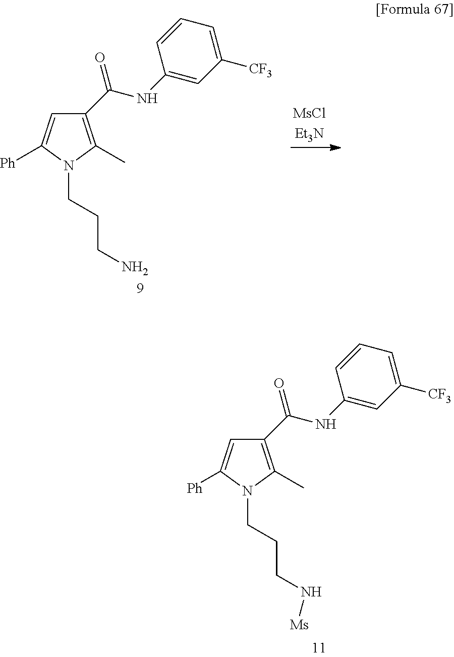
C1=C([Ph])N(CCCN[Ms])C(C)=C1C(NC1=CC([CF3])=CC=C1)=O.C1=C([Ph])N(CCCN)C(C)=C1C(NC1=CC([CF3])=CC=C1)=O
